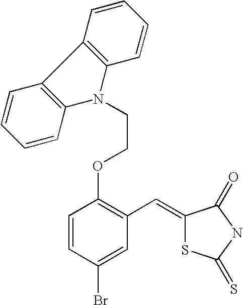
O(C1=C(C=C2SC(=S)NC2=O)C=C(Br)C=C1)CCN1C2=C(C3=C1C=CC=C3)C=CC=C2
